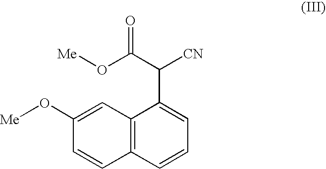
C1=CC2=C(C(C([CN])C(O[Me])=O)=C1)C=C(O[Me])C=C2
